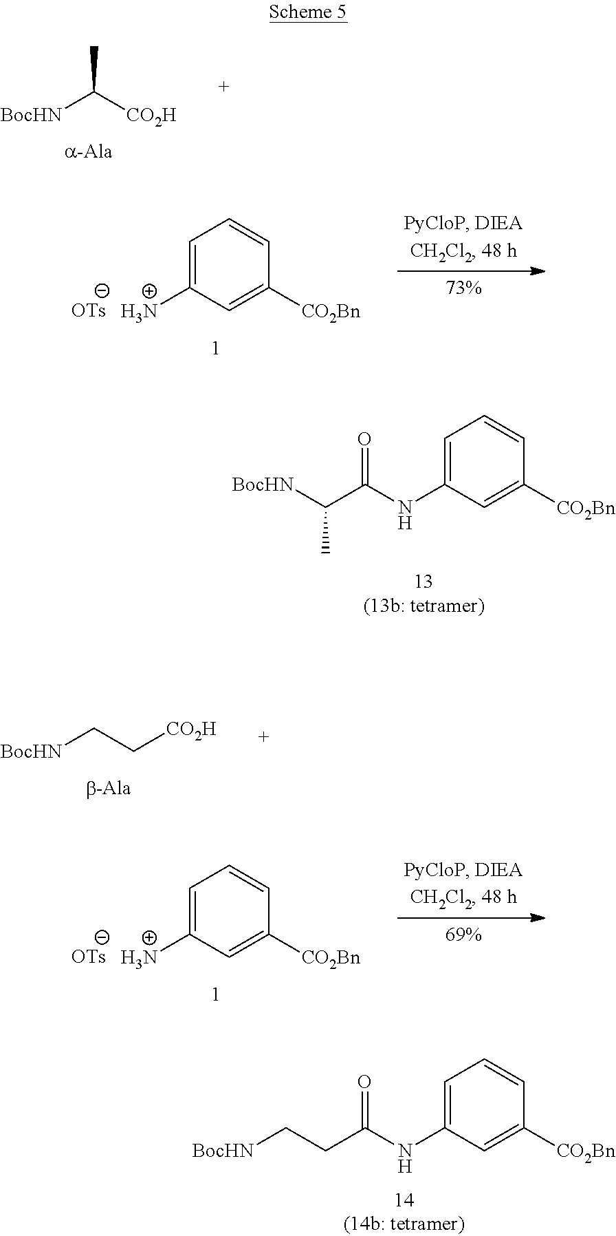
[BocHN]C([CO2H])C.C1=C(N)C=C([CO2Bn])C=C1.C1=C(NC(C([BocHN])C)=O)C=C([CO2Bn])C=C1.[BocHN]CC[CO2H].C1=C(N)C=C([CO2Bn])C=C1.C1=C(NC(CC[BocHN])=O)C=C([CO2Bn])C=C1
